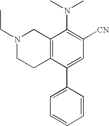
N1(CC)CCC2=C(C1)C(N(C)C)=C([CN])C=C2C1=CC=CC=C1
